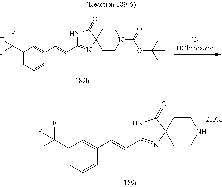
C(C1=NC2(C(=O)N1)CCN(C(=O)OC(C)(C)C)CC2)=CC1=CC(C(F)(F)F)=CC=C1.C(C1=NC2(C(=O)N1)CCNCC2)=CC1=CC(C(F)(F)F)=CC=C1
